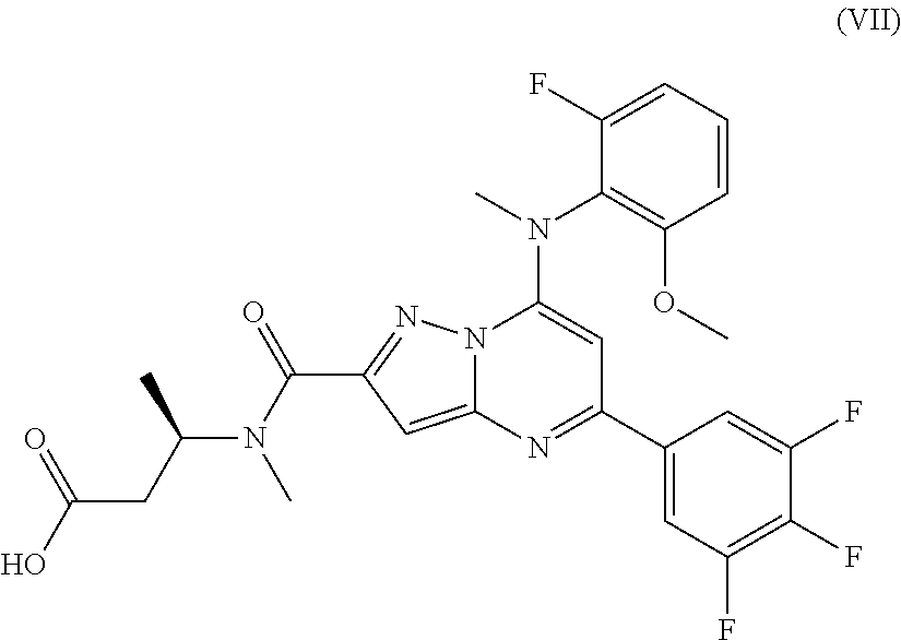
N12C(=CC(C(N(C)C(CC(O)=O)C)=O)=N1)N=C(C1=CC(F)=C(F)C(F)=C1)C=C2N(C)C1=C(OC)C=CC=C1F
